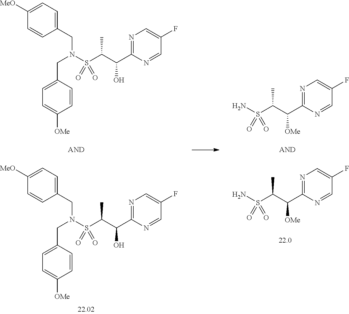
S(N)(=O)(=O)C(C(C1=NC=C(F)C=N1)[OMe])C.C1=C(CN(S(=O)(=O)C(C(C2=NC=C(F)C=N2)O)C)CC2=CC=C([MeO])C=C2)C=CC([OMe])=C1.S(N)(=O)(=O)C(C(C1=NC=C(F)C=N1)[OMe])C.C1=C(CN(S(=O)(=O)C(C(C2=NC=C(F)C=N2)O)C)CC2=CC=C([MeO])C=C2)C=CC([OMe])=C1
